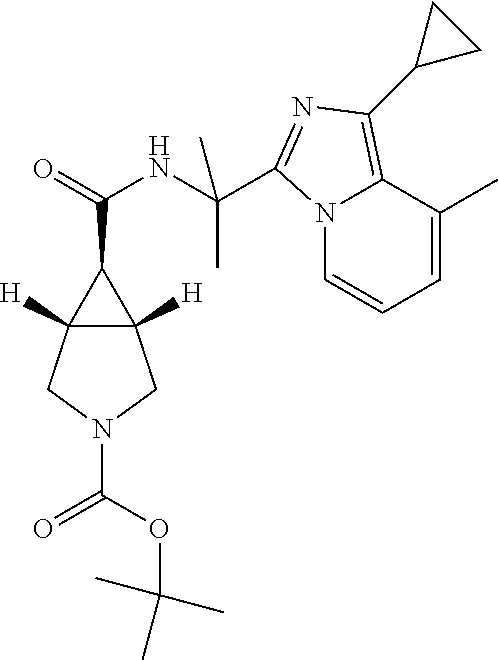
C12([H])C([H])(CN(C(OC(C)(C)C)=O)C1)C2C(=O)NC(C)(C1=NC(C2CC2)=C2N1C=CC=C2C)C
